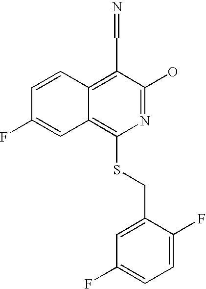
C1=CC2=C(C=N)C(O)=NC(SCC3=CC(F)=CC=C3F)=C2C=C1F
